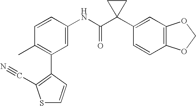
C1=C(NC(C2(C3=CC4=C(C=C3)OCO4)CC2)=O)C=CC(C)=C1C1=C(C#N)SC=C1
